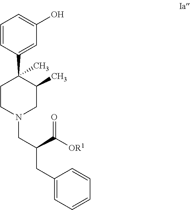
C1=CC(C2(C)CCN(CC(CC3=CC=CC=C3)C([OR1])=O)CC2C)=CC(O)=C1
